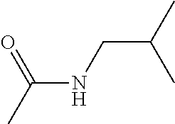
O=C(C)NCC(C)C
